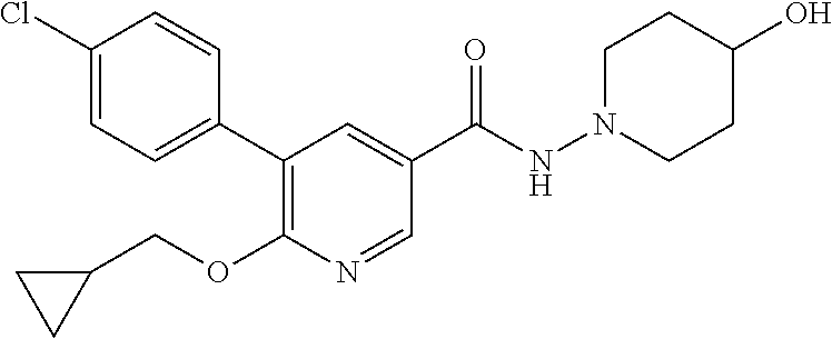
C1(Cl)=CC=C(C2=C(OCC3CC3)N=CC(C(=O)NN3CCC(O)CC3)=C2)C=C1
